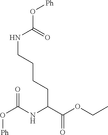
O(C(NCCCCC(C(=O)OCC)NC(=O)O[Ph])=O)[Ph]
